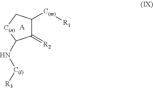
C1(=[R2])C([C(m)][R1])C[C(n)]C1N[C(l)][R3].[A]
